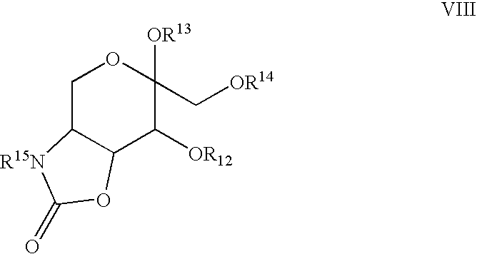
C1C2C(C([OR12])C([OR13])(C[OR14])O1)OC(=O)[R15N]2
